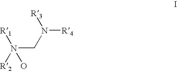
N(CN([R4])[R3])([R2])([R1])O
